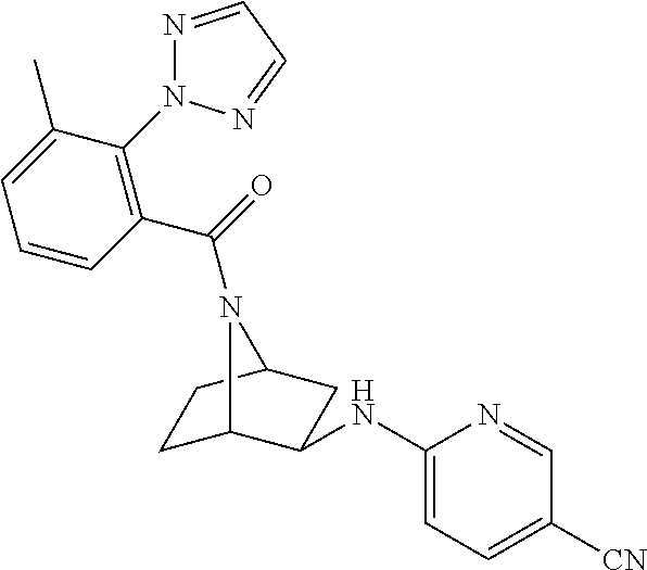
C1C2C(NC3=CC=C([CN])C=N3)CC(C1)N2C(=O)C1=C(N2N=CC=N2)C(C)=CC=C1
